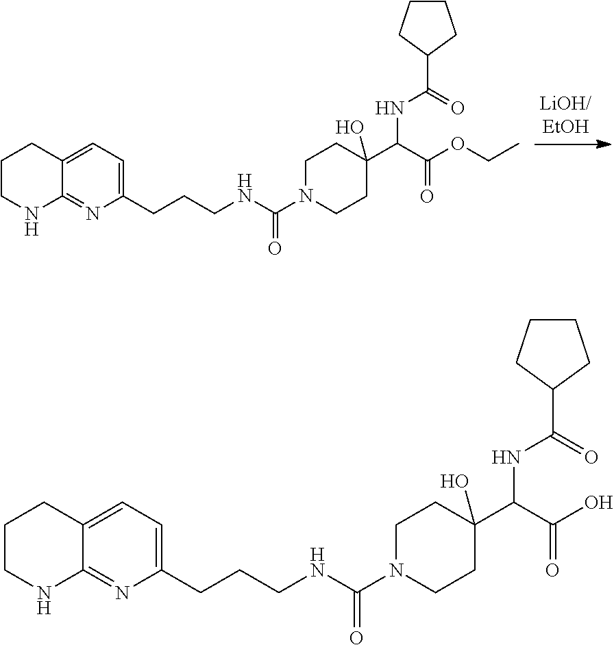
C1N(C(NCCCC2=CC=C3C(=N2)NCCC3)=O)CCC(O)(C(C(OCC)=O)NC(C2CCCC2)=O)C1.C1N(C(NCCCC2=CC=C3C(=N2)NCCC3)=O)CCC(O)(C(C(O)=O)NC(C2CCCC2)=O)C1
